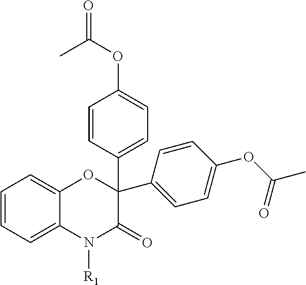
C1=CC=C2C(=C1)OC(C1=CC=C(OC(=O)C)C=C1)(C1=CC=C(OC(C)=O)C=C1)C(=O)N2[R1]
